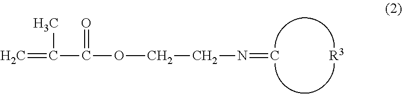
C=C(C(OCCN=C)=O)C.[R3]
